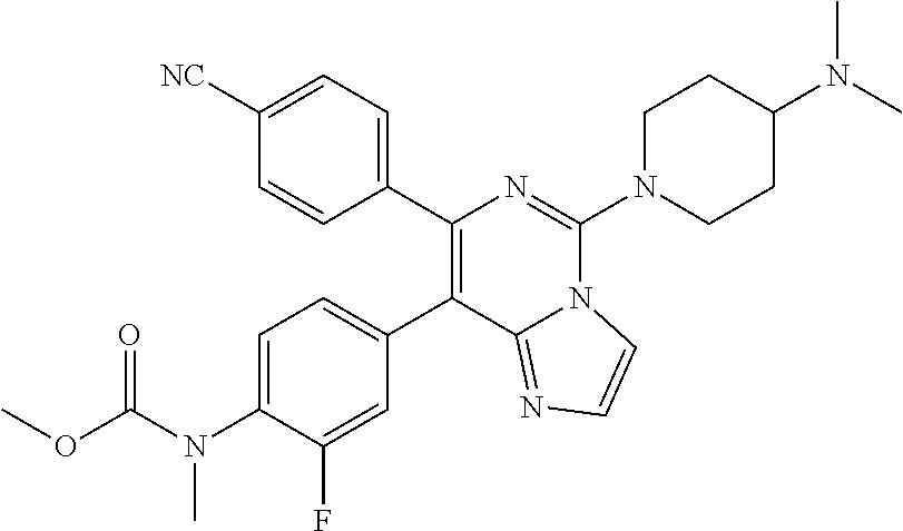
C1(C2=CC=C(N(C(OC)=O)C)C(F)=C2)=C(C2=CC=C([NC])C=C2)N=C(N2CCC(N(C)C)CC2)N2C1=NC=C2
